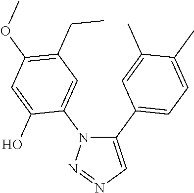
C1(C2=CC=C(C)C(C)=C2)=CN=NN1C1=CC(CC)=C(OC)C=C1O
